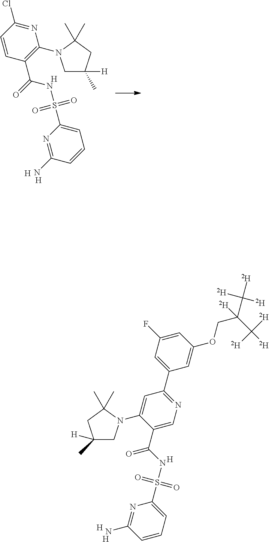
N1=C(N)C=CC=C1S(NC(C1=CN=C(C2=CC(F)=CC(OCC(C([D])([D])[D])(C([D])([D])[D])[D])=C2)C=C1N1CC([H])(C)CC1(C)C)=O)(=O)=O.[H].[H].[H].N1=C(N)C=CC=C1S(NC(C1=C(N2CC([H])(C)CC2(C)C)N=C(Cl)C=C1)=O)(=O)=O.[H].[H].[H]
